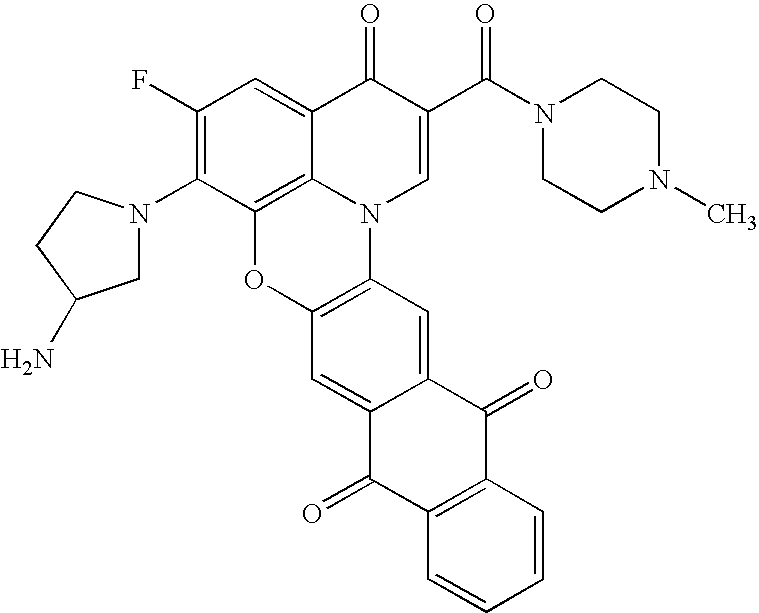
C1(F)=C(N2CC(N)CC2)C2=C3C(=C1)C(=O)C(C(N1CCN(C)CC1)=O)=CN3C1=C(O2)C=C2C(=C1)C(=O)C1=C(C2=O)C=CC=C1
